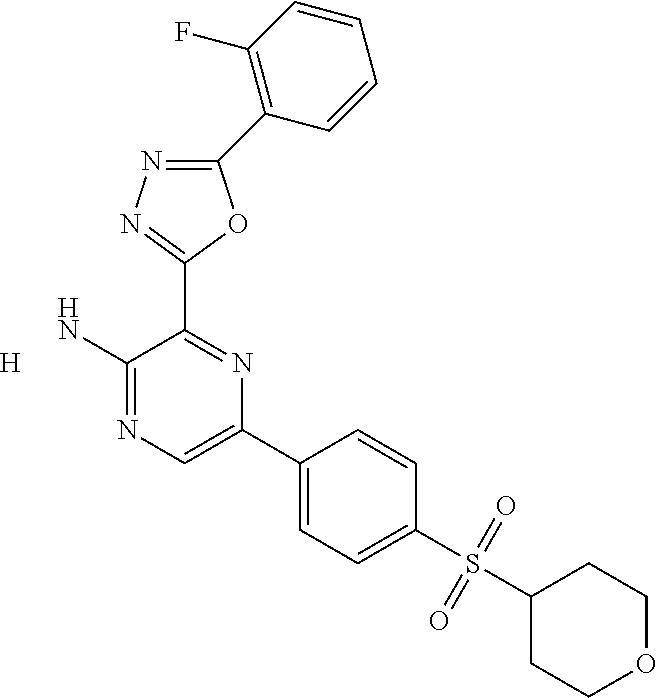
NC1=NC=C(C2=CC=C(S(=O)(=O)C3CCOCC3)C=C2)N=C1C1=NN=C(C2=C(F)C=CC=C2)O1.[H]
